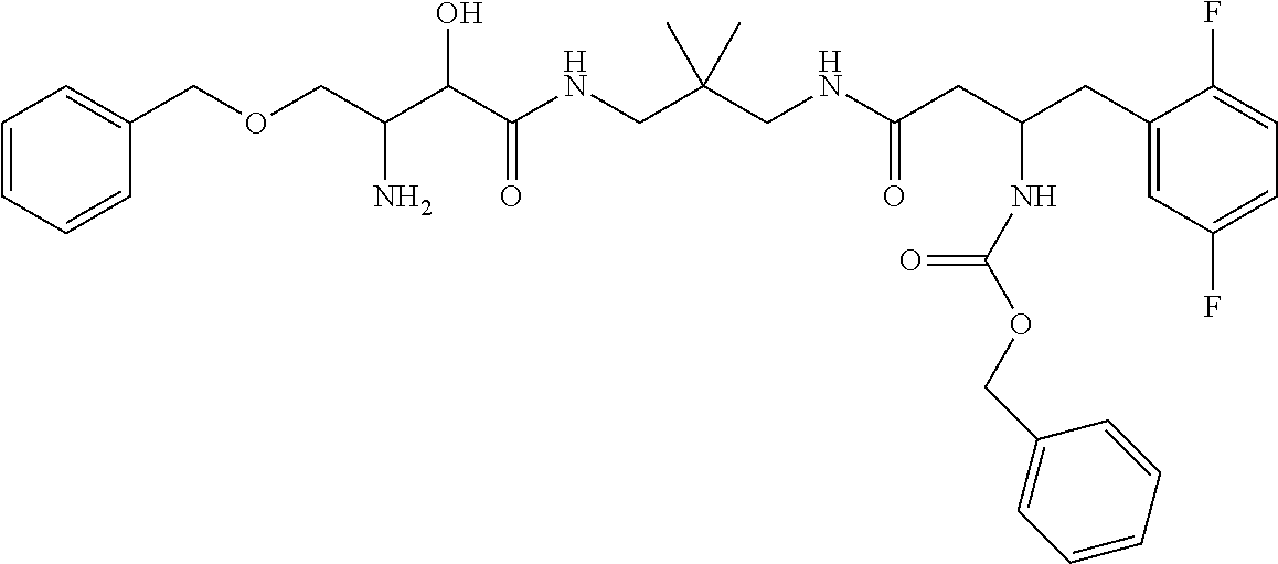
C(C(C(C(NCC(CNC(CC(CC1=CC(F)=CC=C1F)NC(OCC1=CC=CC=C1)=O)=O)(C)C)=O)O)N)OCC1=CC=CC=C1
